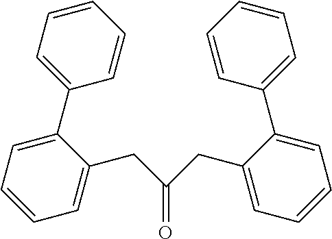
O=C(CC1=CC=CC=C1C1=CC=CC=C1)CC1=CC=CC=C1C1=CC=CC=C1
